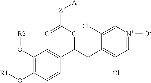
C1(O[R2])=C(O[R1])C=CC(C(CC2=C(Cl)C=[N+]([O-])C=C2Cl)OC([Z][A])=O)=C1
